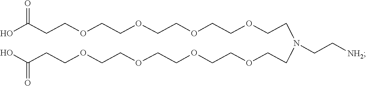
C(OCCOCCOCCN(CCOCCOCCOCCOCCC(O)=O)CC[NH2])COCCC(O)=O
